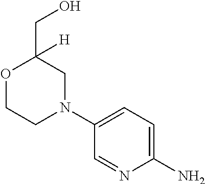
C1(N)=CC=C(N2CC(CO)([H])OCC2)C=N1
